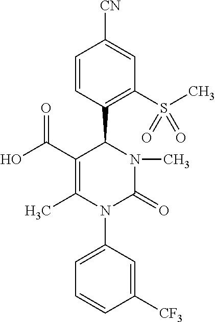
C1(C(O)=O)=C(C)N(C2=CC=CC([CF3])=C2)C(=O)N(C)C1C1=C(S(C)(=O)=O)C=C([CN])C=C1
